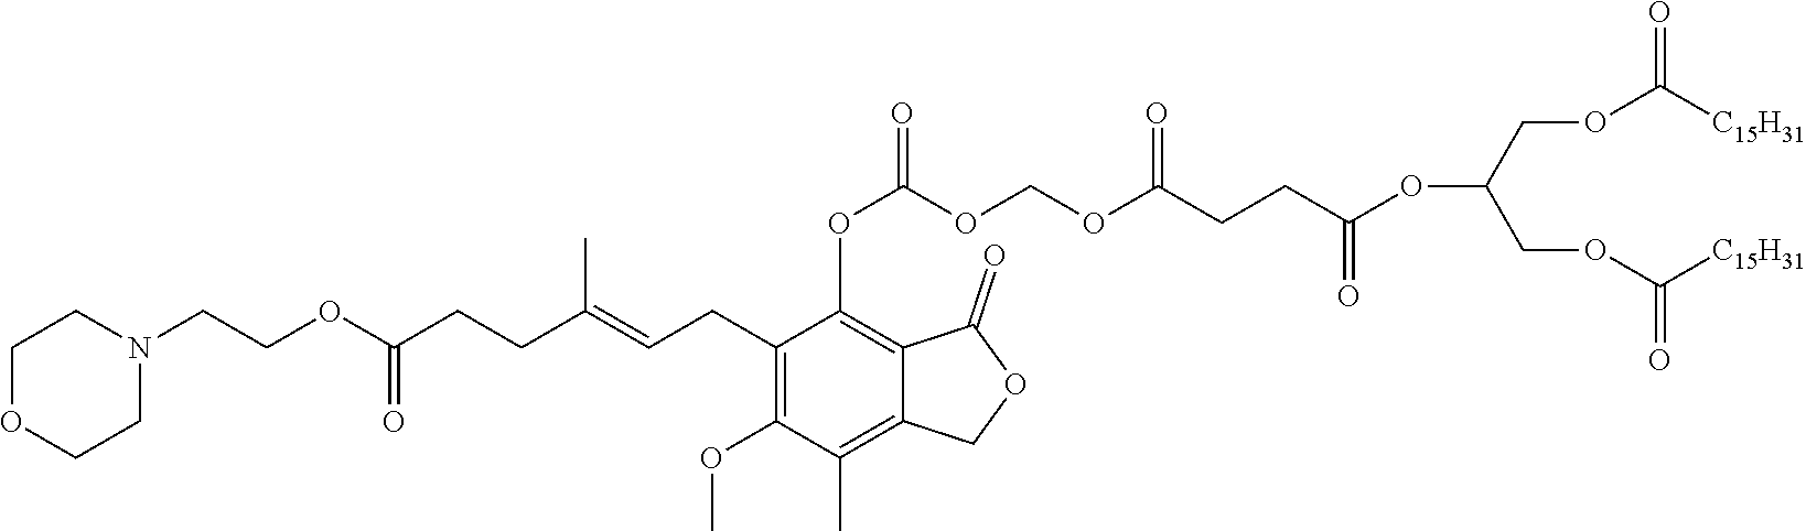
C1(CC=C(CCC(OCCN2CCOCC2)=O)C)=C(OC)C(C)=C2C(=C1OC(OCOC(CCC(OC(COC([C15H31])=O)COC([C15H31])=O)=O)=O)=O)C(=O)OC2
